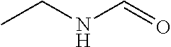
CCNC=O
